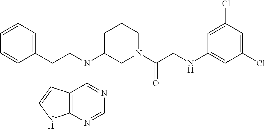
C12=C(N=CN=C1N(C1CN(C(CNC3=CC(Cl)=CC(Cl)=C3)=O)CCC1)CCC1=CC=CC=C1)NC=C2
